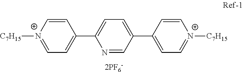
[N+]1([C7H15])=CC=C(C2=CC=C(C3=CC=[N+]([C7H15])C=C3)C=N2)C=C1
